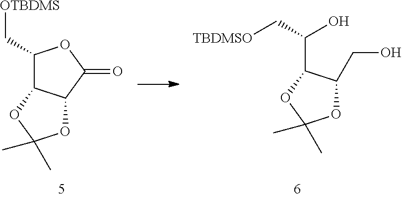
C1(C[OTBDMS])C2C(C(=O)O1)OC(C)(C)O2.C(C1C(CO)OC(C)(C)O1)(O)C[TBDMSO]
